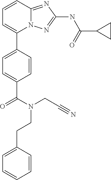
C1=CC2=NC(NC(C3CC3)=O)=NN2C(C2=CC=C(C(N(CC#N)CCC3=CC=CC=C3)=O)C=C2)=C1
